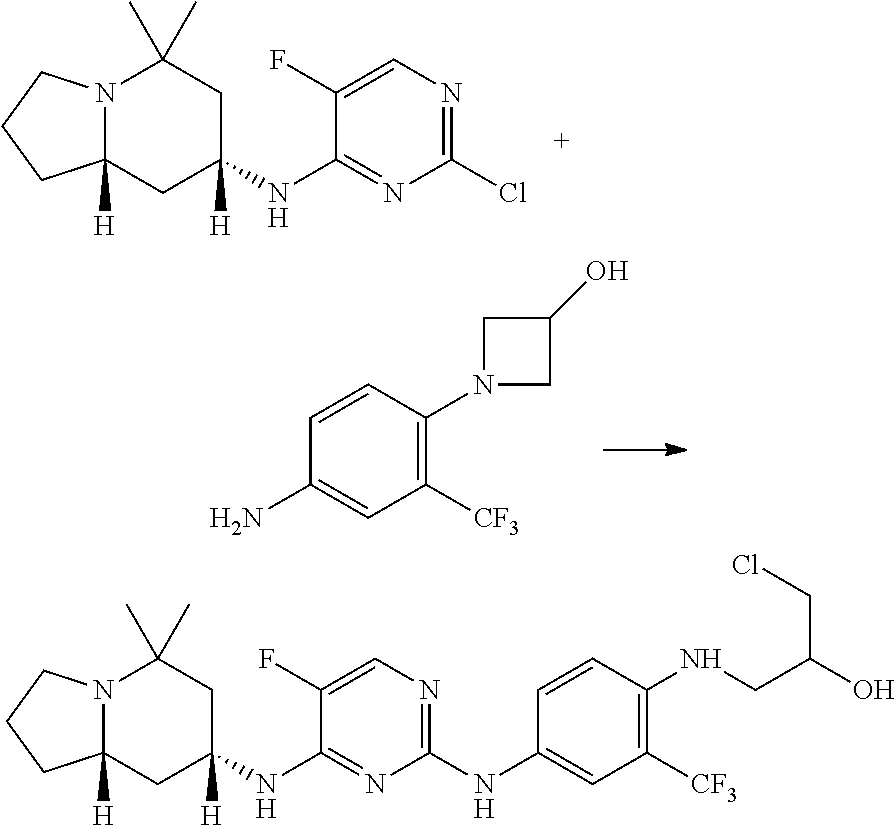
C1(N)=CC([CF3])=C(N2CC(O)C2)C=C1.N12C([H])(CC(NC3=NC(Cl)=NC=C3F)([H])CC1(C)C)CCC2.N12C([H])(CC(NC3=NC(NC4=CC([CF3])=C(NCC(CCl)O)C=C4)=NC=C3F)([H])CC1(C)C)CCC2
